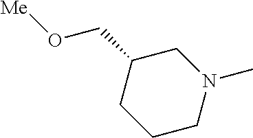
C1(CO[Me])CCCN(C)C1
